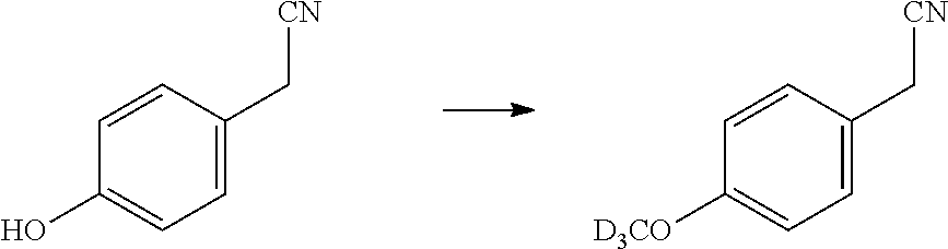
C1=CC(C[CN])=CC=C1O.C1=CC(C[CN])=CC=C1[D3CO]
